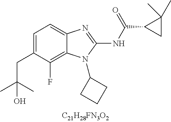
C1=C(CC(C)(C)O)C(F)=C2C(=C1)N=C(NC(C1CC1(C)C)=O)N2C1CCC1
